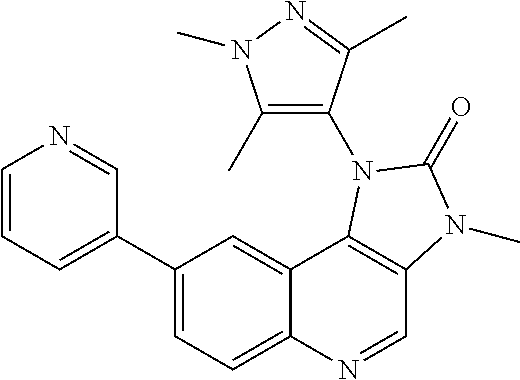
C1=CN=CC(C2=CC=C3C(=C2)C2=C(C=N3)N(C)C(=O)N2C2=C(C)N(C)N=C2C)=C1
